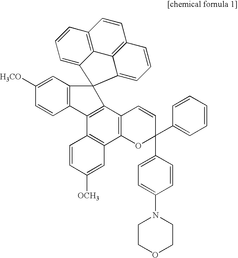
C1COCCN1C1=CC=C(C2(C3=CC=CC=C3)C=CC3=C(O2)C2=C(C4=C3C3(C5=C4C=CC([H3CO])=C5)C4=CC=CC5=C4C4=C(C=C5)C=CC=C34)C=CC([OCH3])=C2)C=C1
